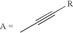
CC#C[R]
